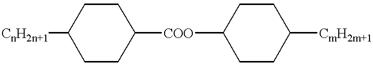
[CnH2n+1]C1CCC([COO]C2CCC([CmH2m+1])CC2)CC1
